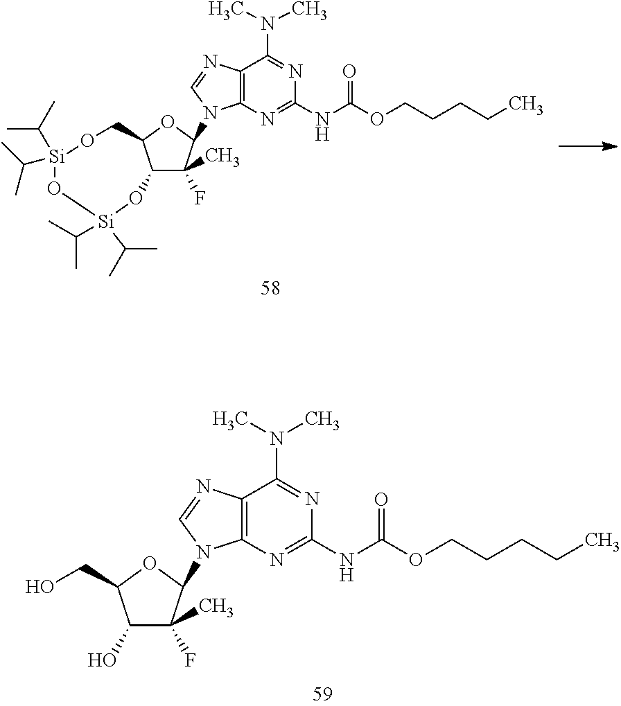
C12=C(N=C(NC(=O)OCCCCC)N=C1N(C)C)N(C1C(C)(F)C3C(O1)CO[Si](C(C)C)(C(C)C)O[Si](C(C)C)(C(C)C)O3)C=N2.C12=C(N=C(NC(=O)OCCCCC)N=C1N(C)C)N(C1C(C)(F)C(O)C(CO)O1)C=N2
